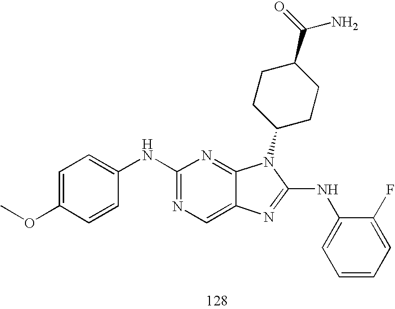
C1=C(OC)C=CC(NC2=NC=C3C(=N2)N(C2CCC(C(=O)N)CC2)C(NC2=CC=CC=C2F)=N3)=C1
